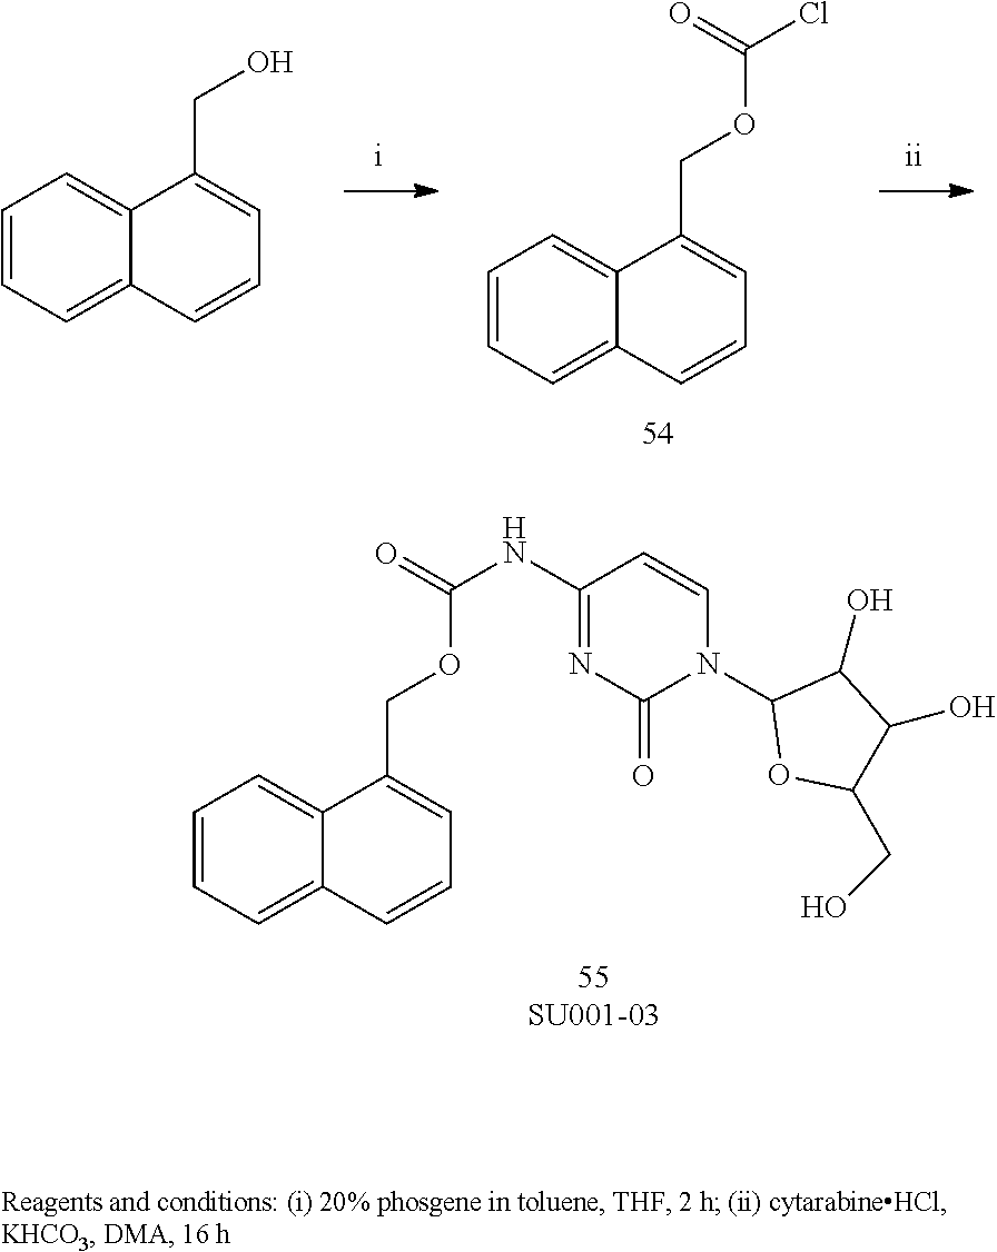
C1=CC=C2C(=C1)C(COC(NC1=NC(=O)N(C3OC(CO)C(O)C3O)C=C1)=O)=CC=C2.C1=CC=C2C(=C1)C(COC(Cl)=O)=CC=C2.C1=CC=C2C(=C1)C(CO)=CC=C2
